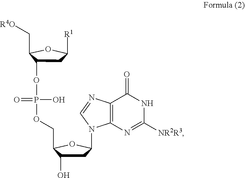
C1C(OP(O)(=O)OCC2C(O)CC(N3C4=C(N=C3)C(=O)NC([NR2R3])=N4)O2)C(C[R4O])OC1[R1]
